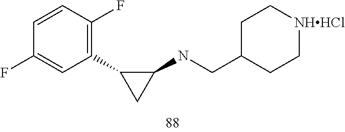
C1(C2CC2NCC2CC[NHHCl]CC2)=C(F)C=CC(F)=C1
